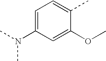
C1=C(N(C)C)C=C(OC)C(C)=C1
